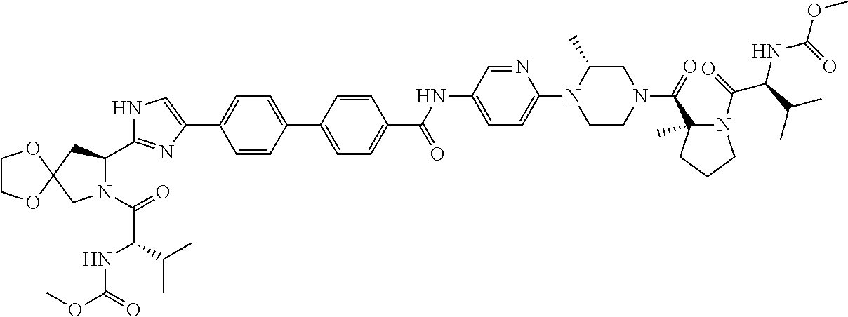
C1COC2(O1)CC(C1=NC(C3=CC=C(C4=CC=C(C(NC5=CC=C(N6CCN(C(=O)C7(C)N(C(C(NC(=O)OC)C(C)C)=O)CCC7)CC6C)N=C5)=O)C=C4)C=C3)=CN1)N(C(=O)C(NC(OC)=O)C(C)C)C2
